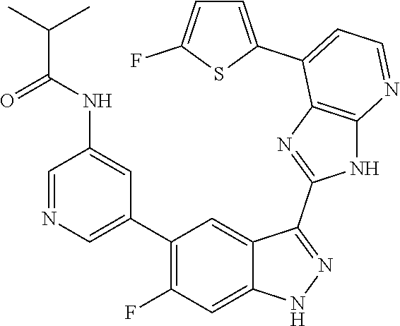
C1=NC=C(C2=C(F)C=C3C(=C2)C(C2=NC4=C(N2)N=CC=C4C2=CC=C(F)S2)=NN3)C=C1NC(C(C)C)=O
